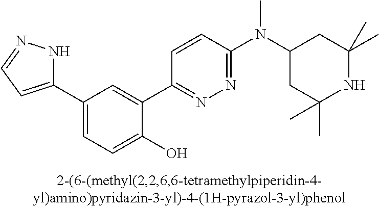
C1(C2=CC=NN2)=CC=C(O)C(C2=NN=C(N(C3CC(C)(C)NC(C)(C)C3)C)C=C2)=C1
